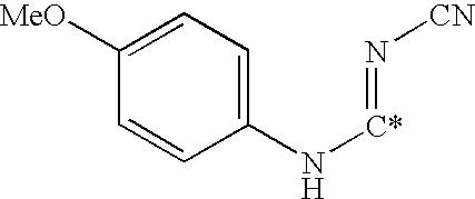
C1([MeO])=CC=C(N[C*]=N[CN])C=C1
